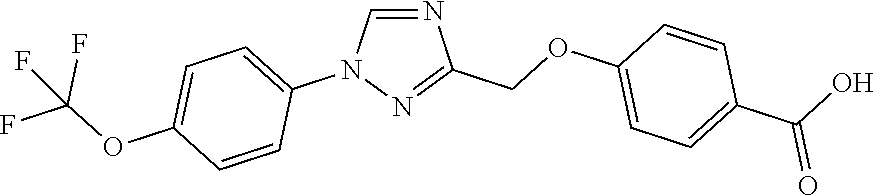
N1=CN(C2=CC=C(OC(F)(F)F)C=C2)N=C1COC1=CC=C(C(=O)O)C=C1
